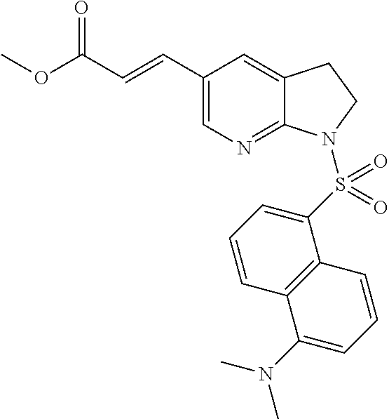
COC(C=CC1=CN=C2C(=C1)CCN2S(C1=CC=CC2=C1C=CC=C2N(C)C)(=O)=O)=O
